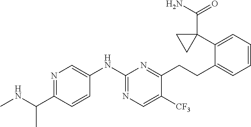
CC(NC)C1=NC=C(NC2=NC=C([CF3])C(CCC3=CC=CC=C3C3(C(N)=O)CC3)=N2)C=C1
